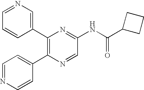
C1=NC=CC(C2=C(C3=CN=CC=C3)N=C(NC(C3CCC3)=O)C=N2)=C1
